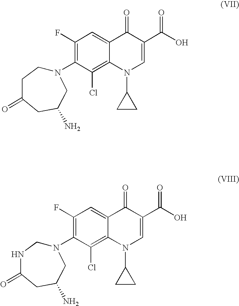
N1(C2=C(F)C=C3C(=C2Cl)N(C2CC2)C=C(C(=O)O)C3=O)CCC(=O)CC(N)C1.N1(C2=C(F)C=C3C(=C2Cl)N(C2CC2)C=C(C(=O)O)C3=O)CNC(=O)CC(N)C1
